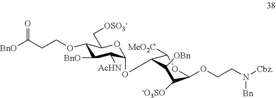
C1(OCCC([BnO])=O)C([BnO])C([AcHN])C(OC2C([MeO2C])OC(OCCN([Bn])[Cbz])C([-O3SO])C2[OBn])OC1C[OSO3-]
